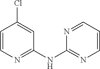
C1=C(Cl)C=CN=C1NC1=NC=CC=N1
